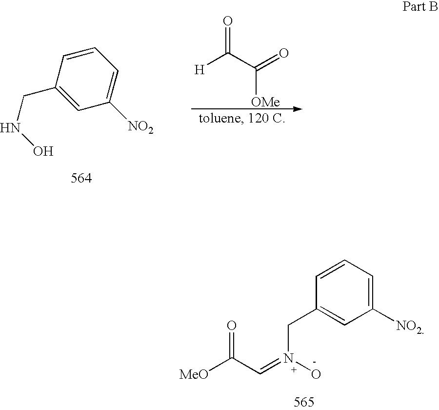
C1([NO2])=CC=CC(CNO)=C1.[H]C(C([OMe])=O)=O.C1(CN(=CC([MeO])=O)O)=CC([NO2])=CC=C1
